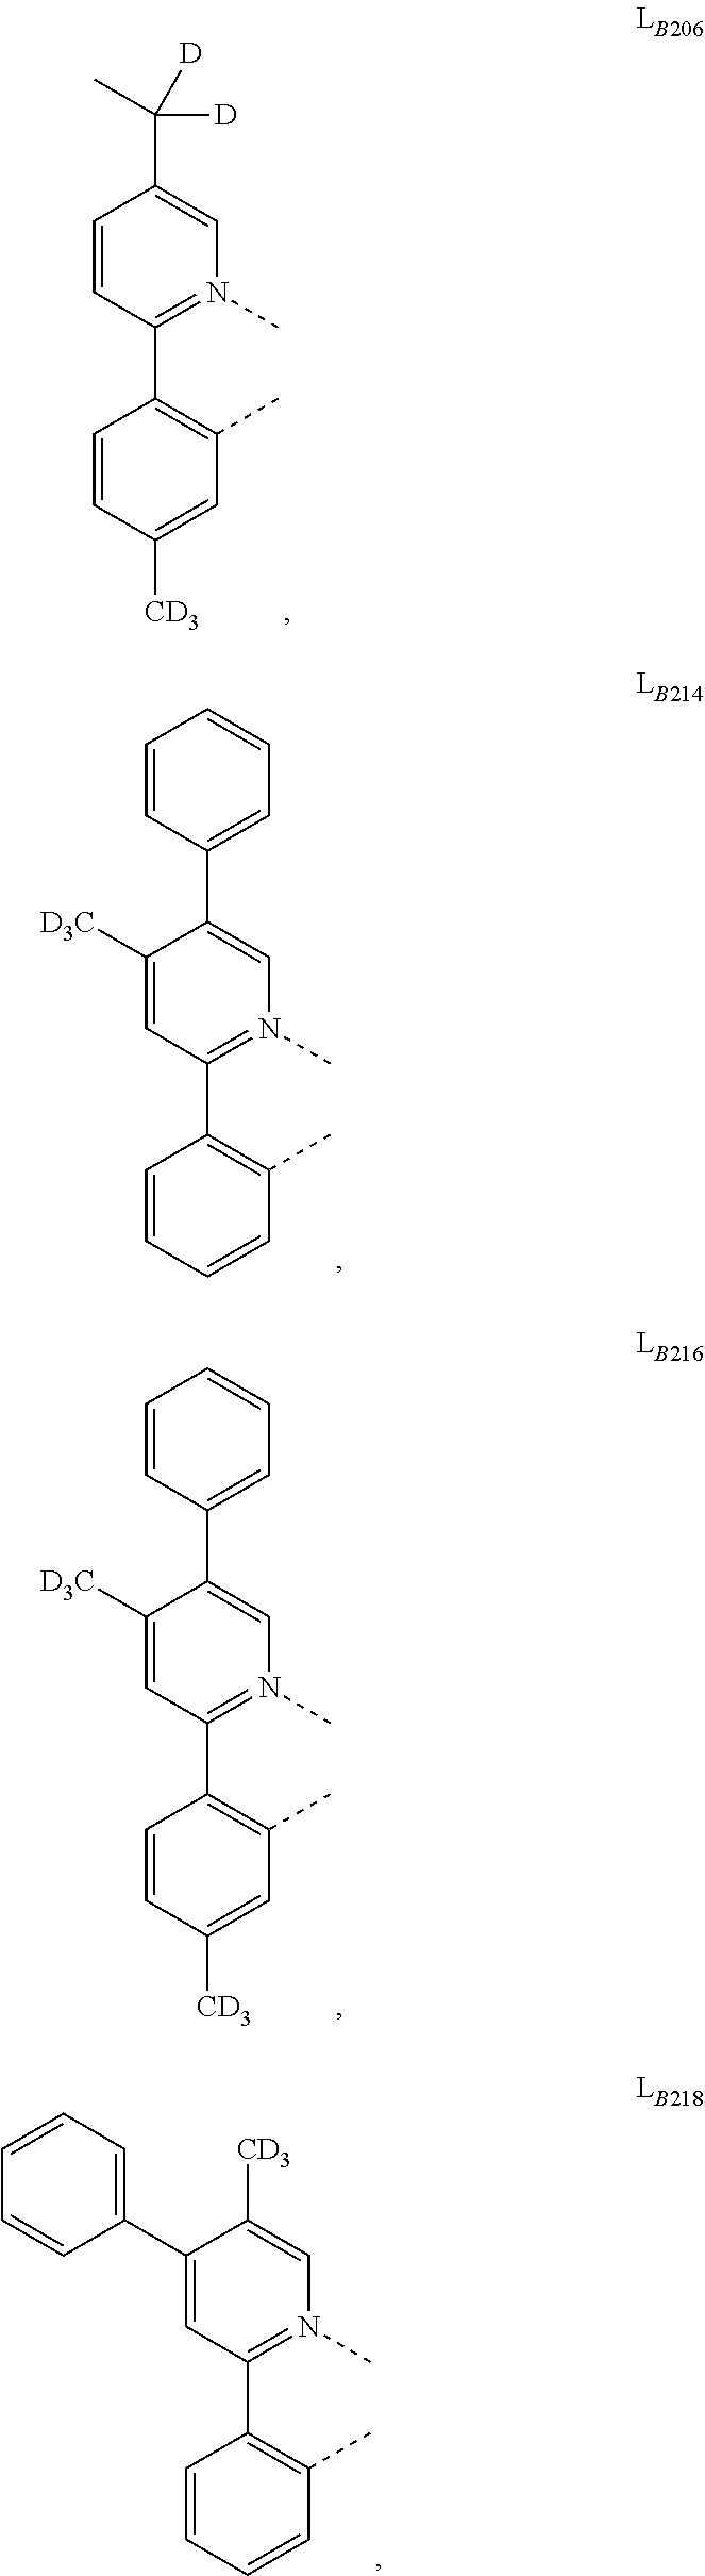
C1=CC(C2=C(C)C=C([CD3])C=C2)=N(C)C=C1C(C)([D])[D].C1(C2=CC=CC=C2)=CC(C2=C(C)C=CC=C2)=N(C)C=C1[CD3].C1([D3C])=CC(C2=C(C)C=C([CD3])C=C2)=N(C)C=C1C1=CC=CC=C1.C1([D3C])=CC(C2=C(C)C=CC=C2)=N(C)C=C1C1=CC=CC=C1
